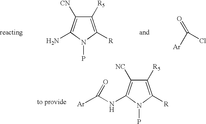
C1([R5])=C([R])N(P)C(N)=C1[CN].O=C([Ar])Cl.C1([R5])=C([R])N(P)C(NC([Ar])=O)=C1[NC]
